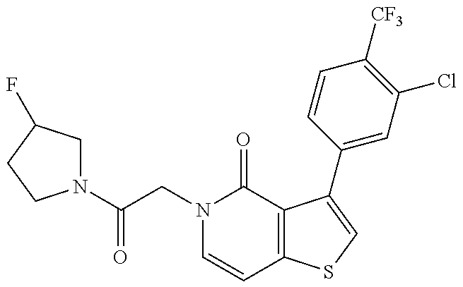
N1(C(CN2C=CC3=C(C2=O)C(C2=CC(Cl)=C([CF3])C=C2)=CS3)=O)CC(F)CC1
